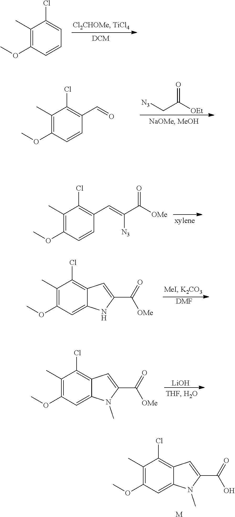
C1(Cl)=C2C(=CC(OC)=C1C)N(C)C(C(=O)[OMe])=C2.[LiOH].C1(Cl)=C2C(=CC(OC)=C1C)N(C)C(C(=O)O)=C2.[M].C1(Cl)=CC=CC(OC)=C1C.[N3]CC([OEt])=O.C1(Cl)=C(C=O)C=CC(OC)=C1C.C1(Cl)=C(C=C(C(=O)[OMe])[N3])C=CC(OC)=C1C.C1(Cl)=C2C(=CC(OC)=C1C)NC(C([OMe])=O)=C2.[DMF]
